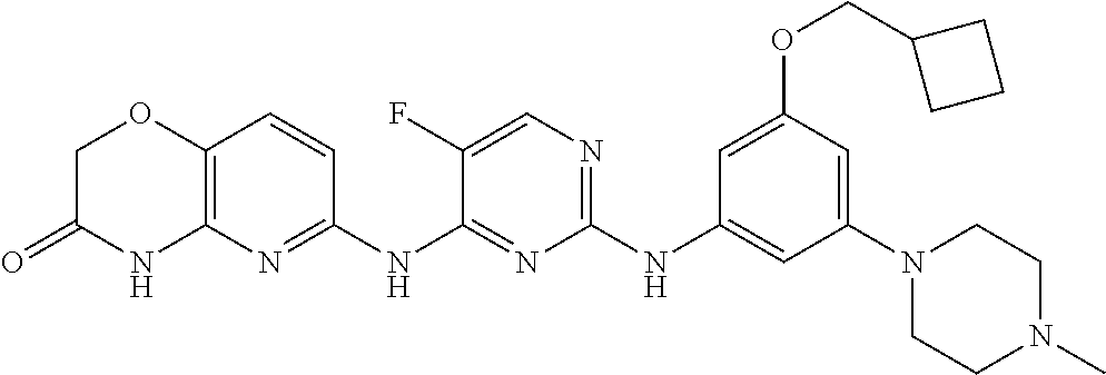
C1(NC2=CC(N3CCN(C)CC3)=CC(OCC3CCC3)=C2)=NC=C(F)C(NC2=NC3=C(C=C2)OCC(=O)N3)=N1
